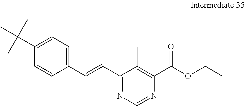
C1(C(C)(C)C)=CC=C(C=CC2=NC=NC(C(=O)OCC)=C2C)C=C1
